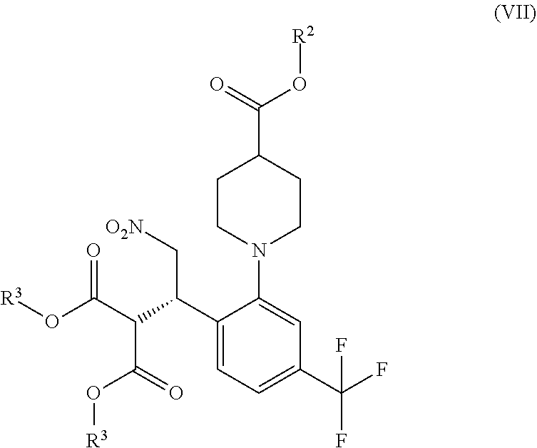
C1CN(C2=CC(C(F)(F)F)=CC=C2C(C[O2N])C(C(O[R3])=O)C(O[R3])=O)CCC1C(=O)O[R2]
